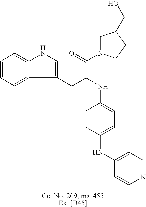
C1=CC=C2C(=C1)NC=C2CC(NC1=CC=C(NC2=CC=NC=C2)C=C1)C(=O)N1CC(CO)CC1
